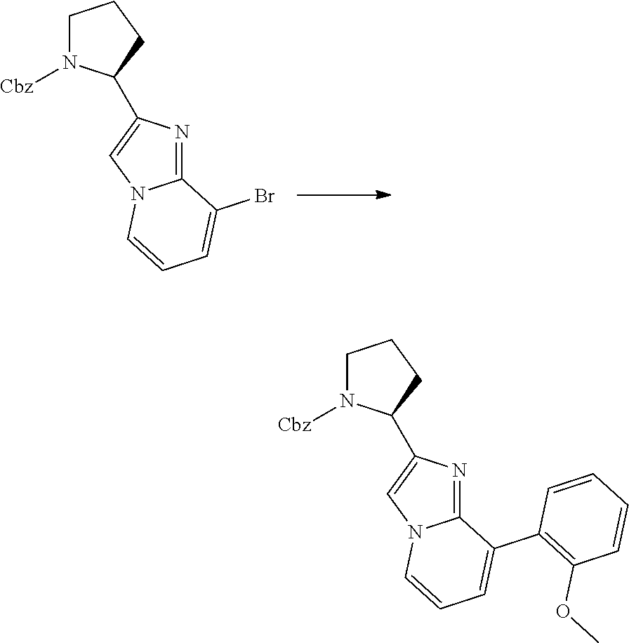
C1N([Cbz])C(C2=CN3C(=N2)C(Br)=CC=C3)CC1.C1N([Cbz])C(C2=CN3C(=N2)C(C2=C(OC)C=CC=C2)=CC=C3)CC1
